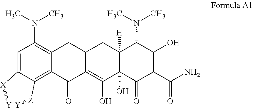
C1=C2C(=C3C(=C1N(C)C)CC1C(=C(O)C4(O)C([H])(C1)C(N(C)C)C(O)=C(C(N)=O)C4=O)C3=O)[Z][Y-Y][X]2
